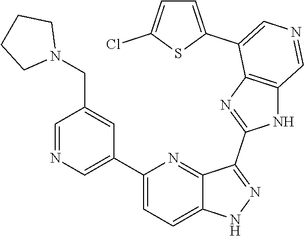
C1(C2=CN=CC(CN3CCCC3)=C2)=CC=C2C(=N1)C(C1=NC3=C(N1)C=NC=C3C1=CC=C(Cl)S1)=NN2
